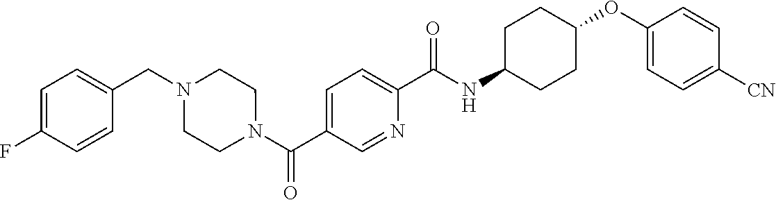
C1(OC2CCC(NC(C3=CC=C(C(N4CCN(CC5=CC=C(F)C=C5)CC4)=O)C=N3)=O)CC2)=CC=C([CN])C=C1
